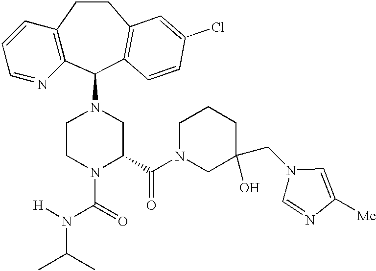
C12=C(C(N3CCN(C(=O)N([H])C(C)C)C(C(N4CC(CN5C=NC([Me])=C5)(O)CCC4)=O)C3)C3=C(CC1)C=C(Cl)C=C3)N=CC=C2
